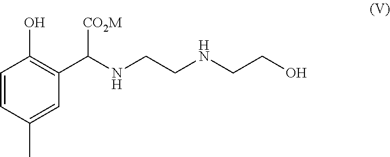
C1=CC(C)=CC(C(NCCNCCO)[CO2M])=C1O
